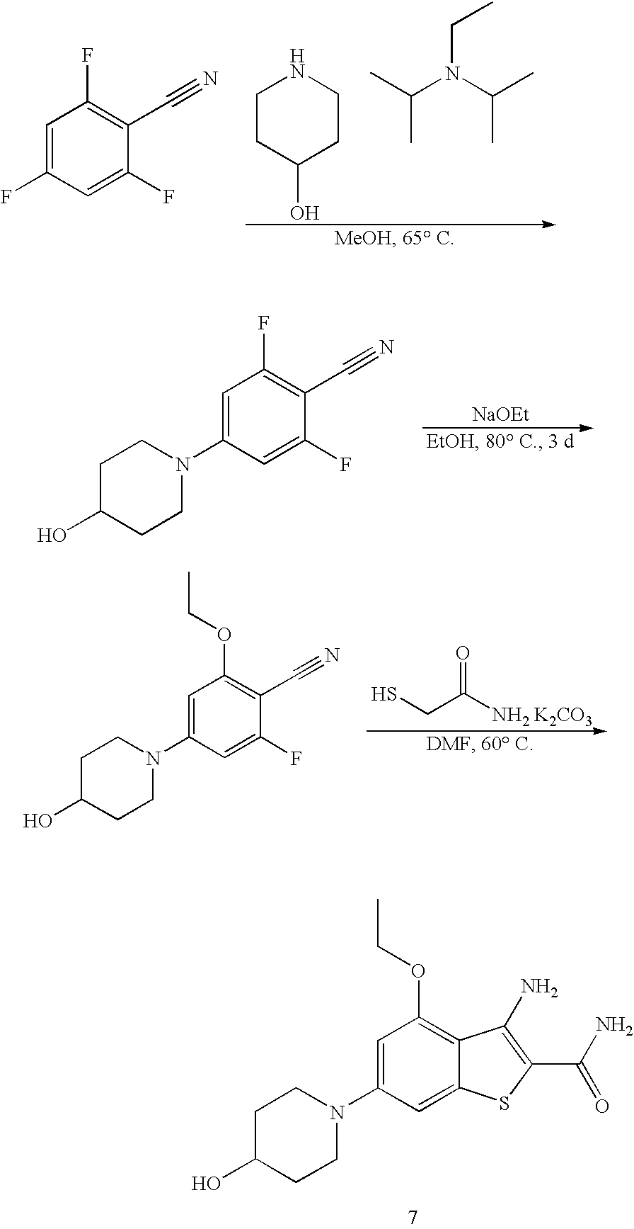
C1C(O)CCN(C2=CC(OCC)=C3C(=C2)SC(C(N)=O)=C3N)C1.C1CC(O)CCN1.CC(N(C(C)C)CC)C.C1=C(F)C=C(F)C(C#N)=C1F.[NaOEt].C1C(O)CCN(C2=CC(F)=C(C#N)C(F)=C2)C1.SCC(N)=O.[K2CO3].C1C(O)CCN(C2=CC(OCC)=C(C#N)C(F)=C2)C1
